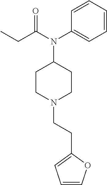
C1=CC=CC(N(C(CC)=O)C2CCN(CCC3=CC=CO3)CC2)=C1
